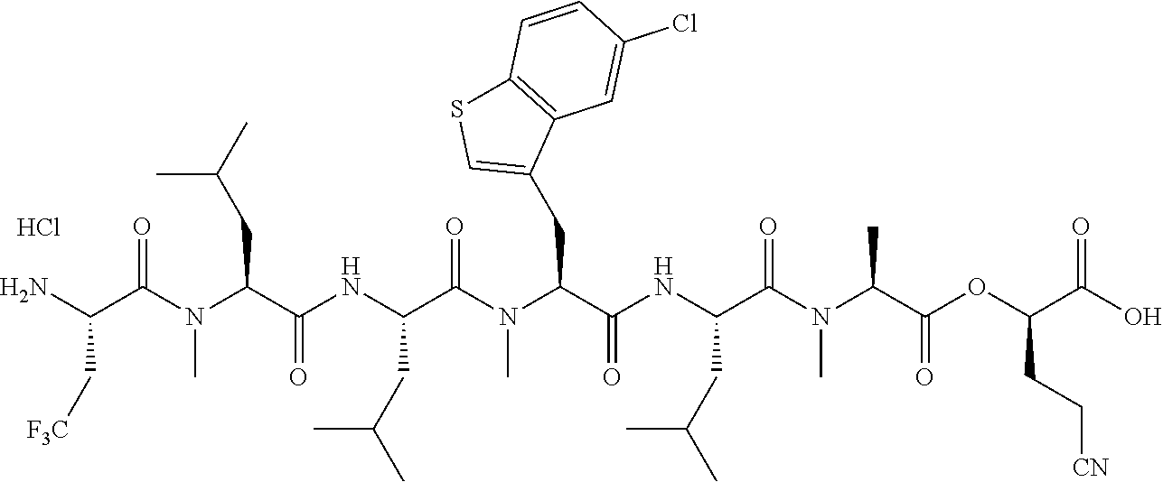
Cl.C1(CC(N(C)C(=O)C(NC(C(N(C(C(N)C[F3C])=O)C)CC(C)C)=O)CC(C)C)C(=O)NC(C(N(C(C(OC(C(O)=O)CC[CN])=O)C)C)=O)CC(C)C)=CSC2=C1C=C(Cl)C=C2
